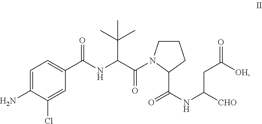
C1=C(N)C(Cl)=CC(C(NC(C(=O)N2CCCC2C(=O)NC(CC([OH])=O)[CHO])C(C)(C)C)=O)=C1
